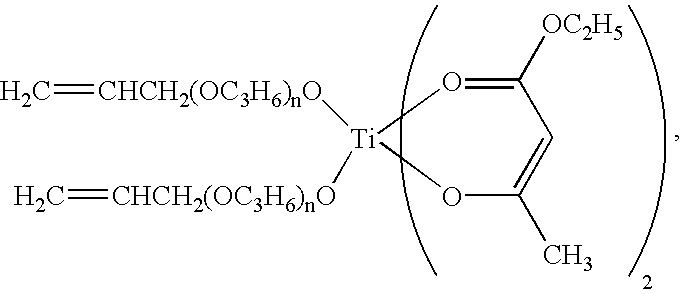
[Ti]1([CHCH2(OC3H6)nO]=C)([CHCH2(OC3H6)nO]=C)OC(C)=CC([OC2H5])=O1
